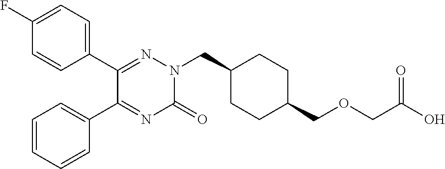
C1(C2=NN(CC3CCC(COCC(O)=O)CC3)C(=O)N=C2C2=CC=CC=C2)=CC=C(F)C=C1
